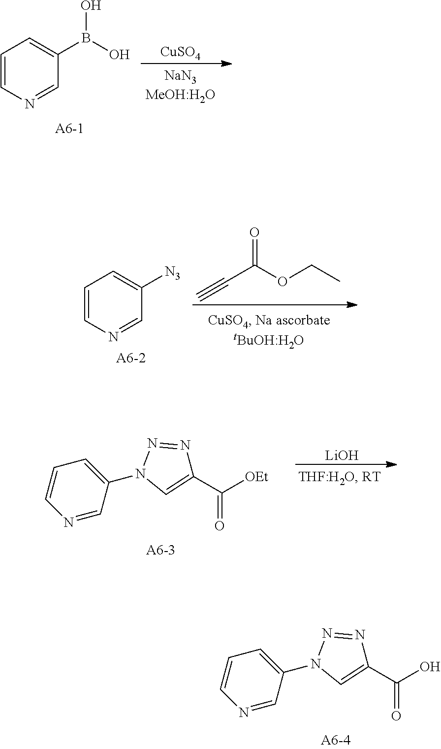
C1=CN=CC(B(O)O)=C1.[CuSO4].C(OCC)(C#C)=O.C1=CN=CC([N3])=C1.[LiOH].C1=C(N2C=C(C([OEt])=O)N=N2)C=NC=C1.C1=C(N2C=C(C(O)=O)N=N2)C=NC=C1
